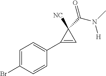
C1(Br)=CC=C(C2=CC2([NC])C(=O)N(C)[H])C=C1
